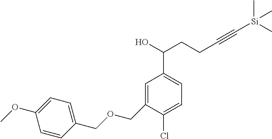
C1=C(COCC2=CC=C(OC)C=C2)C(Cl)=CC=C1C(O)CCC#C[Si](C)(C)C
